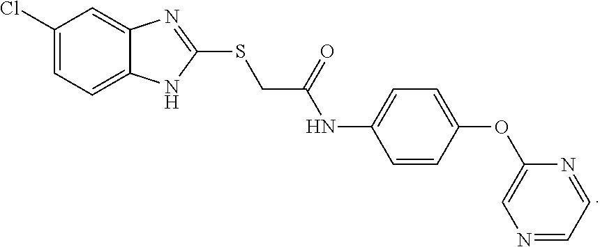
C1(Cl)=CC=C2C(=C1)N=C(SCC(NC1=CC=C(OC3=CN=CC=N3)C=C1)=O)N2
